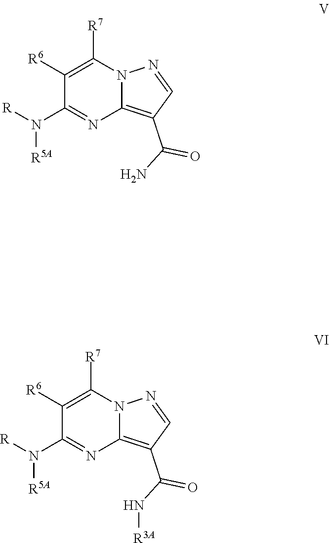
C1([R6])=C([R7])N2C(=C(C(N)=O)C=N2)N=C1N([R])[R5A].C1([R6])=C([R7])N2C(=C(C(N[R3A])=O)C=N2)N=C1N([R])[R5A]
